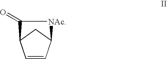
C1=CC2CC1C(=O)[NAc]2
